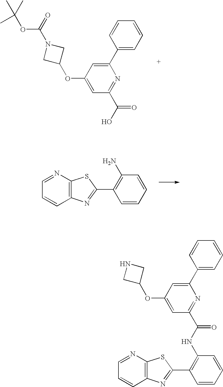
C1(OC2CN(C(=O)OC(C)(C)C)C2)=CC(C(O)=O)=NC(C2=CC=CC=C2)=C1.C1=NC2=C(C=C1)N=C(C1=C(N)C=CC=C1)S2.C1=NC2=C(C=C1)N=C(C1=C(NC(C3=NC(C4=CC=CC=C4)=CC(OC4CNC4)=C3)=O)C=CC=C1)S2
